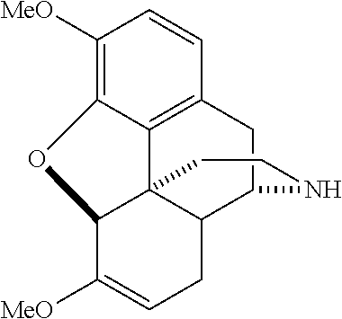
C1([MeO])=C2C3=C(C=C1)CC1C4C3(C(C([MeO])=CC4)O2)CCN1
